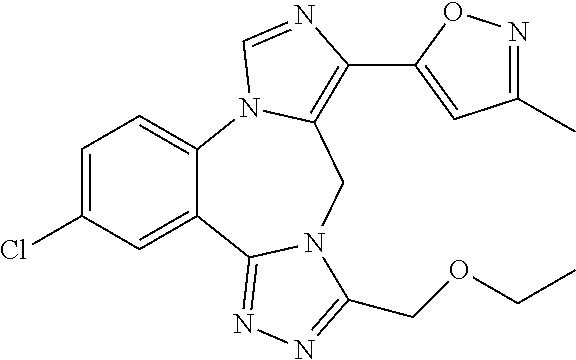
C1=C(Cl)C=C2C(=C1)N1C(=C(C3=CC(C)=NO3)N=C1)CN1C2=NN=C1COCC
